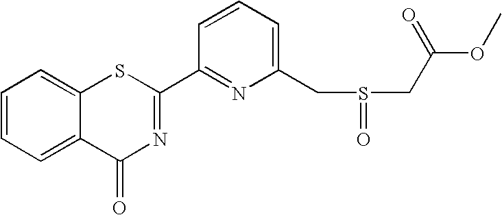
C1=CC(C2=NC(=O)C3=CC=CC=C3S2)=NC(CS(CC(OC)=O)=O)=C1
